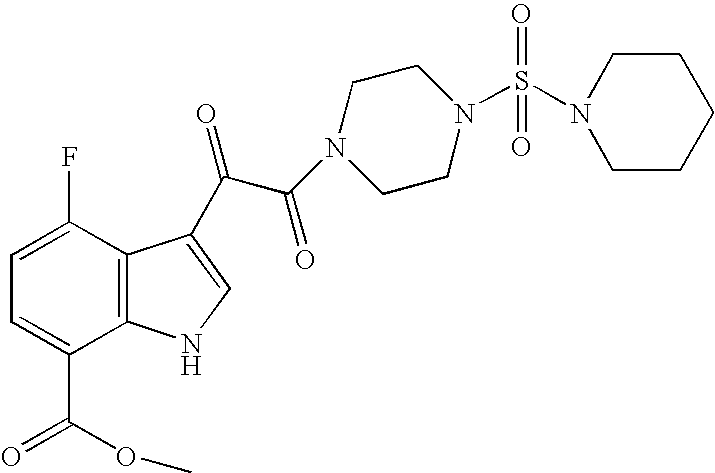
C1=C(F)C2=C(C(C(=O)OC)=C1)NC=C2C(C(=O)N1CCN(S(=O)(=O)N2CCCCC2)CC1)=O
